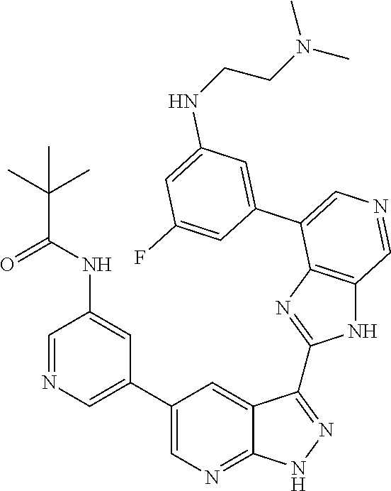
C1=C(C2=CN=CC3=C2N=C(C2=NNC4=NC=C(C5=CN=CC(NC(C(C)(C)C)=O)=C5)C=C42)N3)C=C(F)C=C1NCCN(C)C
